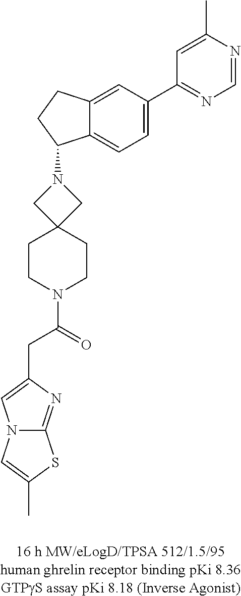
C1=C(C)N=CN=C1C1=CC=C2C(=C1)CCC2N1CC2(C1)CCN(C(=O)CC1=CN3C(=N1)SC(C)=C3)CC2
